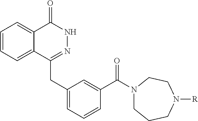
C1=CC=C2C(=C1)C(=O)NN=C2CC1=CC=CC(C(=O)N2CCCN([R])CC2)=C1
